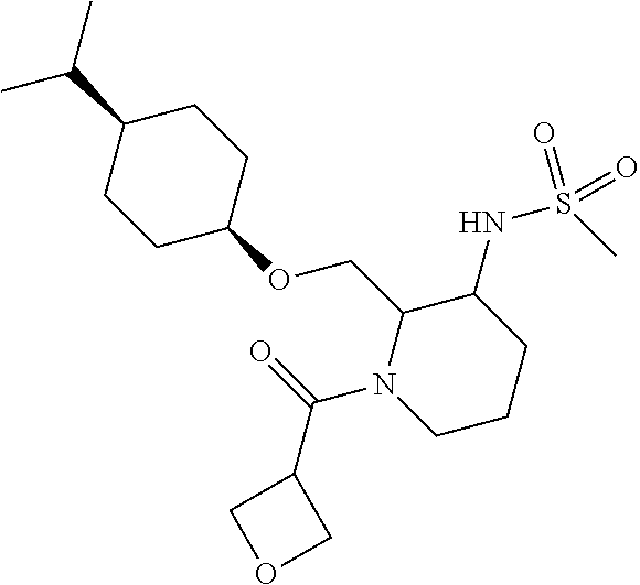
CC(C)C1CCC(OCC2N(C(=O)C3COC3)CCCC2NS(C)(=O)=O)CC1
